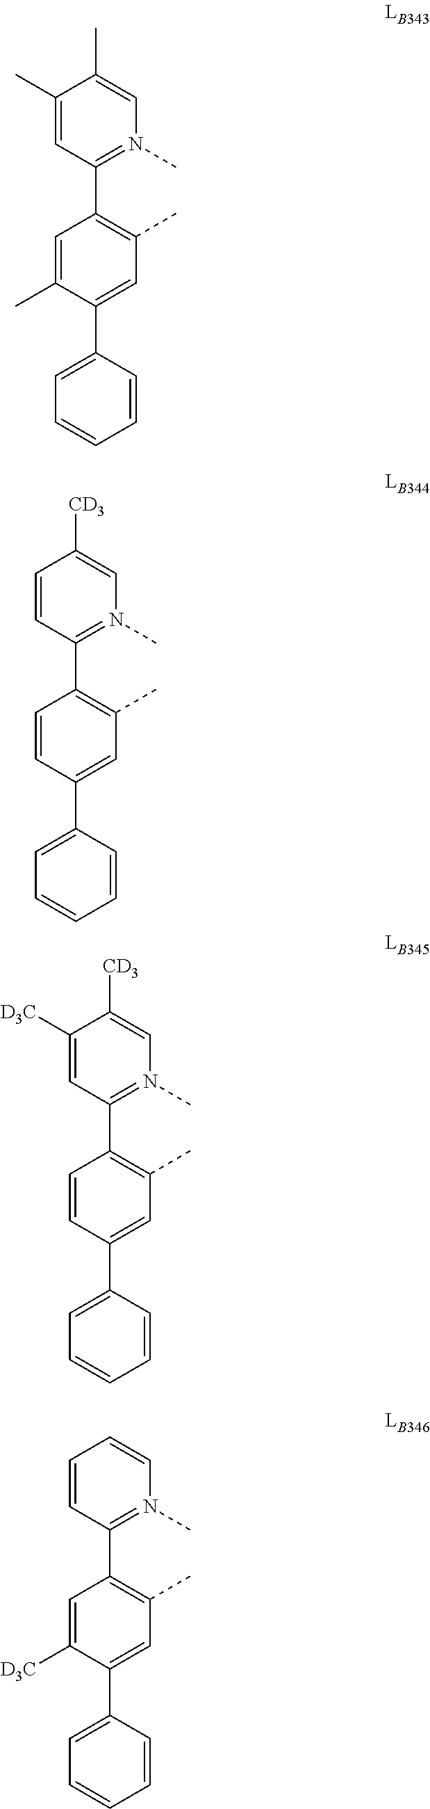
C1=C(C)C(C2=CC=CC=C2)=CC(C)=C1C1=N(C)C=C(C)C(C)=C1.C1=CC(C2=CC=CC=C2)=CC(C)=C1C1=N(C)C=C([CD3])C=C1.C1=CC(C2=CC=CC=C2)=CC(C)=C1C1=N(C)C=C([CD3])C([D3C])=C1.C1=C([D3C])C(C2=CC=CC=C2)=CC(C)=C1C1=N(C)C=CC=C1
